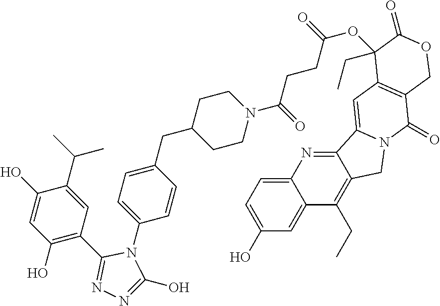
C1(O)=C(C2=NN=C(O)N2C2=CC=C(CC3CCN(C(CCC(=O)OC4(CC)C5=C(C(=O)N6CC7=C(CC)C8=CC(O)=CC=C8N=C7C6=C5)COC4=O)=O)CC3)C=C2)C=C(C(C)C)C(O)=C1
